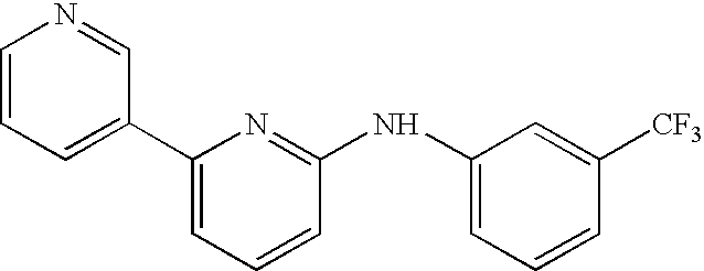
C1=CC=C(C2=CC=CC(NC3=CC=CC([CF3])=C3)=N2)C=N1
